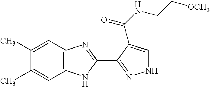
C1(C)=CC2=C(C=C1C)N=C(C1=NNC=C1C(NCC[OCH3])=O)N2
